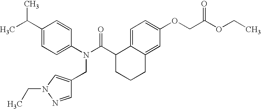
C1(C(C)C)=CC=C(N(C(C2CCCC3=CC(OCC(OCC)=O)=CC=C23)=O)CC2=CN(CC)N=C2)C=C1
